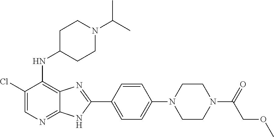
C1(Cl)=CN=C2C(=C1NC1CCN(C(C)C)CC1)N=C(C1=CC=C(N3CCN(C(COC)=O)CC3)C=C1)N2
